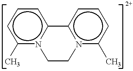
c1c(C)n2c(cc1)-c1cccc(C)n1CC2
